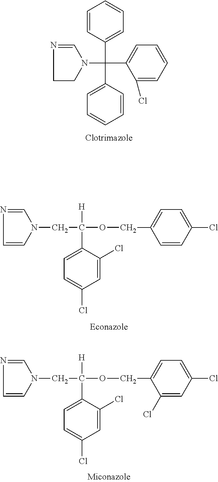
C1=CC(C(C2=CC=CC=C2Cl)(N2C=NCC2)C2=CC=CC=C2)=CC=C1.C1=CN(CC([H])(C2=CC=C(Cl)C=C2Cl)OCC2=CC=C(Cl)C=C2)C=N1.C1=CN(CC([H])(C2=CC=C(Cl)C=C2Cl)OCC2=CC=C(Cl)C=C2Cl)C=N1
